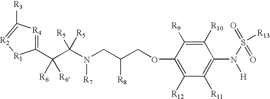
C1(C(C(N(CC(COC2=C([R12])C([R11])=C(N(S(=O)(=O)[R13])[H])C([R10])=C2[R9])[R8])[R7])([R5])[R5])([R6])[R6])=[R4]C([R3])=[R2][R1]1
